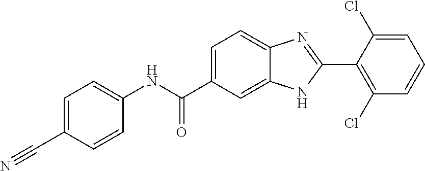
N(C(C1=CC=C2C(=C1)NC(C1=C(Cl)C=CC=C1Cl)=N2)=O)C1=CC=C(C#N)C=C1
